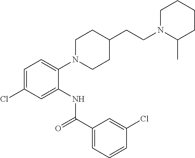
C1=C(Cl)C=C(NC(C2=CC=CC(Cl)=C2)=O)C(N2CCC(CCN3C(C)CCCC3)CC2)=C1
